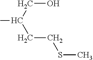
C(O)C(C)CCSC
